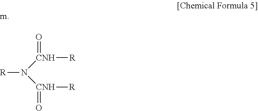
[R]N([CNH](=O)[R])[CNH](=O)[R]
